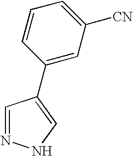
C1=NNC=C1C1=CC([CN])=CC=C1
